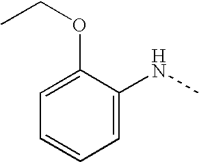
C1=C(OCC)C(NC)=CC=C1
